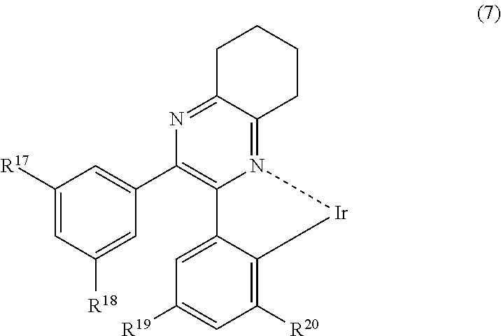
C1([R17])=CC([R18])=CC(C2=C3N(=C4C(=N2)CCCC4)[Ir]C2=C([R20])C=C([R19])C=C32)=C1
